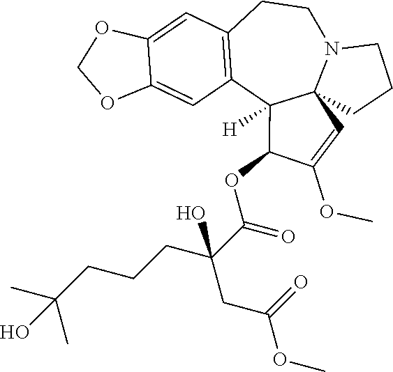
O1COC2=CC3=C(C4([H])C(OC(C(CCCC(C)(C)O)(CC(=O)OC)O)=O)C(OC)=CC45N(CC3)CCC5)C=C12
